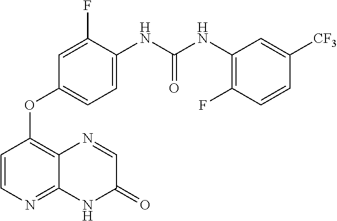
C1(F)=CC(OC2=C3C(=NC=C2)NC(=O)C=N3)=CC=C1NC(NC1=C(F)C=CC([CF3])=C1)=O
